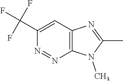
C12=C(C=C(C(F)(F)F)N=N1)N=C(C)N2C
